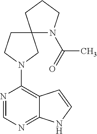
N1=CN=C2C(=C1N1CC3(N(C(C)=O)CCC3)CC1)C=CN2
